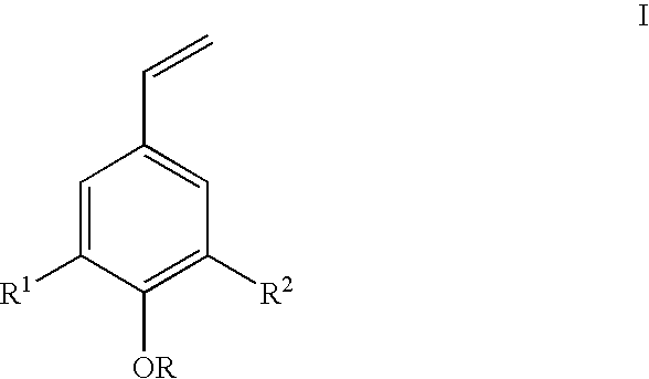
C1=C([R1])C([OR])=C([R2])C=C1C=C
